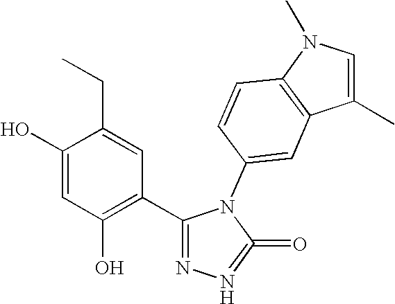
C1(O)=CC(O)=C(C2=NN=C(=O)N2C2=CC3=C(C=C2)N(C)C=C3C)C=C1CC
